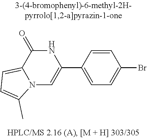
N12C=C(C3=CC=C(Br)C=C3)NC(=O)C1=CC=C2C
